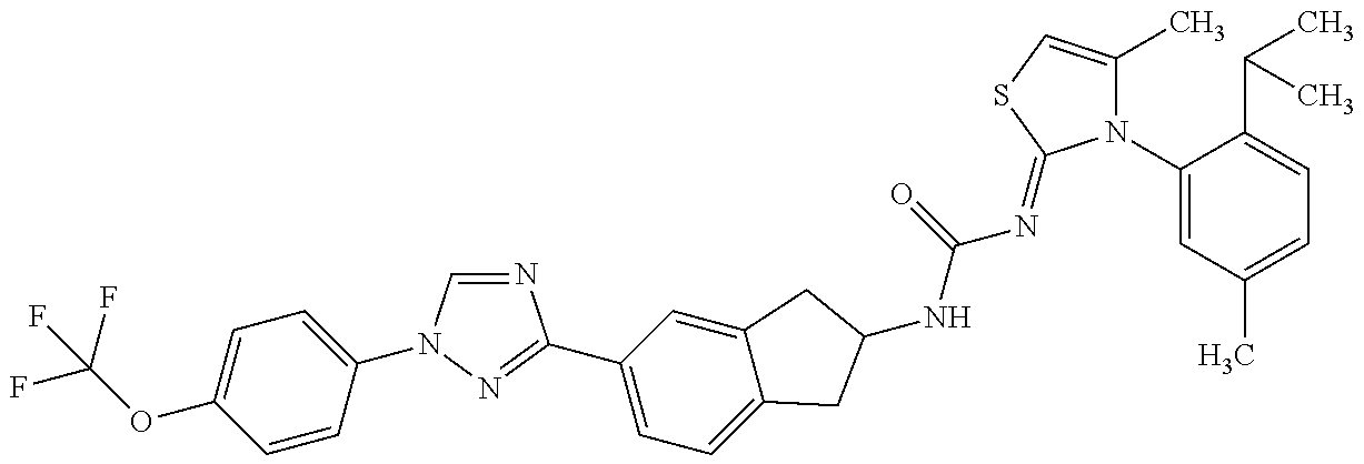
FC(OC1=CC=C(N2C=NC(C3=CC=C4C(=C3)CC(NC(N=C3N(C5=CC(C)=CC=C5C(C)C)C(C)=CS3)=O)C4)=N2)C=C1)(F)F
